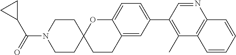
C1CN(C(=O)C2CC2)CCC12CCC1=CC(C3=C(C)C4=C(N=C3)C=CC=C4)=CC=C1O2
